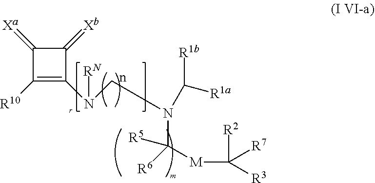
N(C([R5])([R6])[M]C([R7])([R2])[R3])(CCN(C1=C([R10])C(=[Xa])C1=[Xb])[RN])C([R1b])[R1a]
